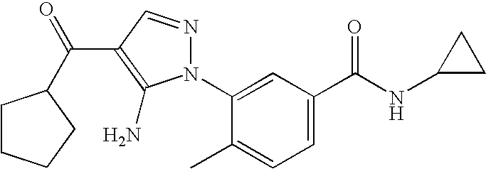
C1(N2N=CC(C(C3CCCC3)=O)=C2N)=CC(C(NC2CC2)=O)=CC=C1C
